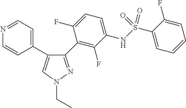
C1(C2=NN(CC)C=C2C2=CC=NC=C2)=C(F)C(NS(C2=CC=CC=C2F)(=O)=O)=CC=C1F
